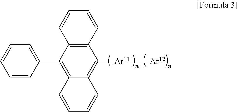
C12=C(C(C3=CC=CC=C3)=C3C(=C1[Ar11][Ar12])C=CC=C3)C=CC=C2
